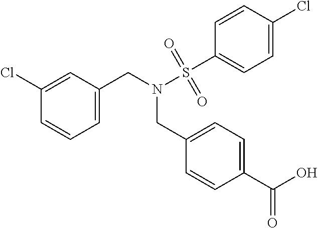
C1=C(CN(S(C2=CC=C(Cl)C=C2)(=O)=O)CC2=CC=C(C(O)=O)C=C2)C=C(Cl)C=C1
